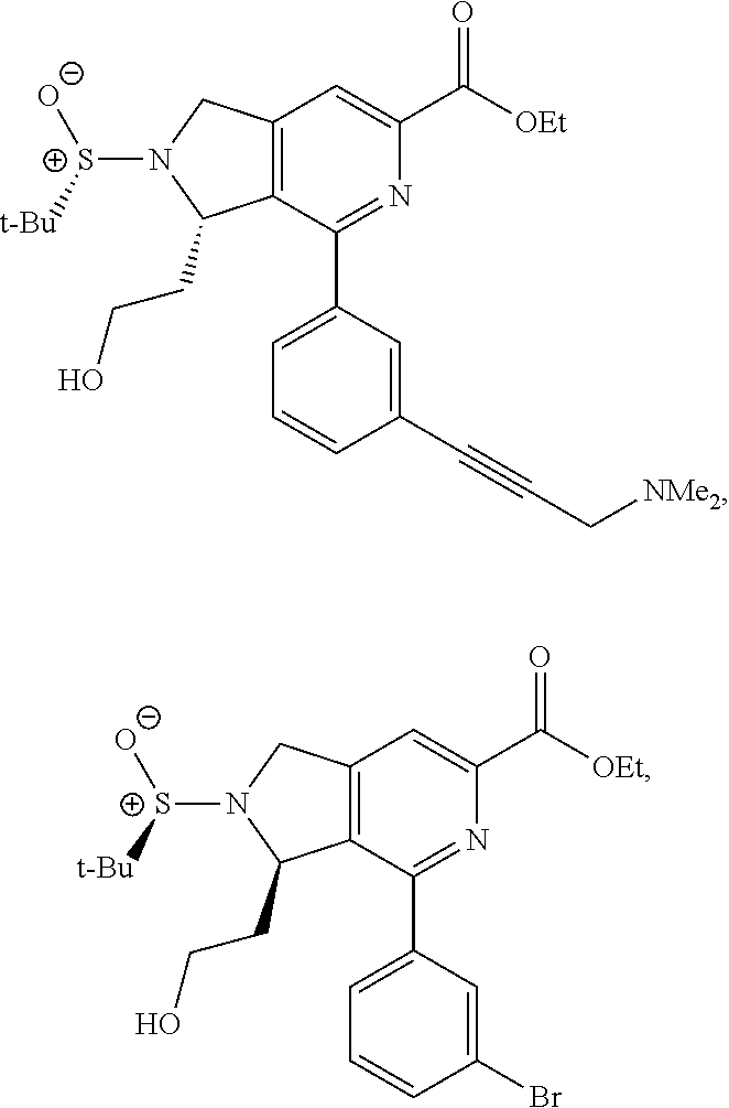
[t-Bu][S+]([O-])N1C(CCO)C2=C(C1)C=C(C([OEt])=O)N=C2C1=CC=CC(C#CC[NMe2])=C1.[t-Bu][S+]([O-])N1C(CCO)C2=C(C1)C=C(C([OEt])=O)N=C2C1=CC=CC(Br)=C1
